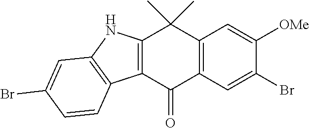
C12=C(C=C(Br)C([OMe])=C1)C(=O)C1=C(C2(C)C)NC2=C1C=CC(Br)=C2
